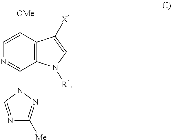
C12=C(N([R1])C=C1[X1])C(N1C=NC([Me])=N1)=NC=C2[OMe]
